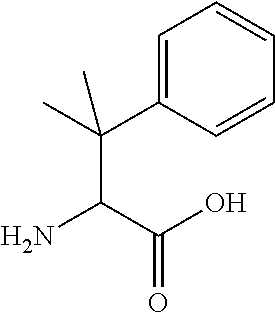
C1(C(C(N)C(O)=O)(C)C)=CC=CC=C1
